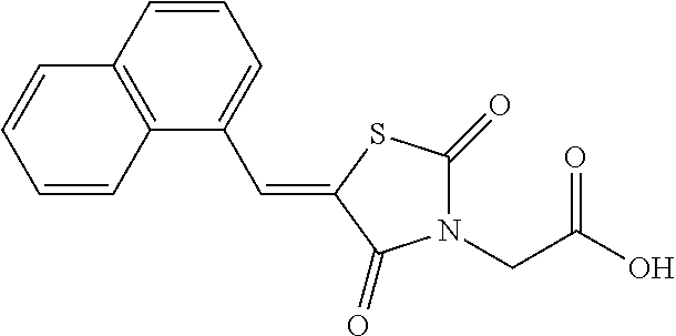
C1=CC2=C(C(C=C3C(=O)N(CC(O)=O)C(=O)S3)=C1)C=CC=C2
